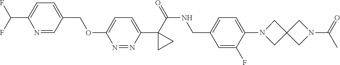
C1(C(=O)NCC2=CC=C(N3CC4(C3)CN(C(=O)C)C4)C(F)=C2)(C2=CC=C(OCC3=CC=C(C(F)F)N=C3)N=N2)CC1
